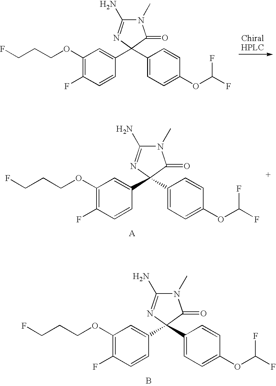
FCCCOC1=C(F)C=CC(C2(C3=CC=C(OC(F)F)C=C3)N=C(N)N(C)C2=O)=C1.FCCCOC1=C(F)C=CC(C2(C3=CC=C(OC(F)F)C=C3)N=C(N)N(C)C2=O)=C1.FCCCOC1=C(F)C=CC(C2(C3=CC=C(OC(F)F)C=C3)N=C(N)N(C)C2=O)=C1.B
